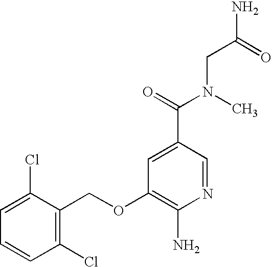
C1(Cl)=C(COC2=C(N)N=CC(C(=O)N(C)CC(N)=O)=C2)C(Cl)=CC=C1
